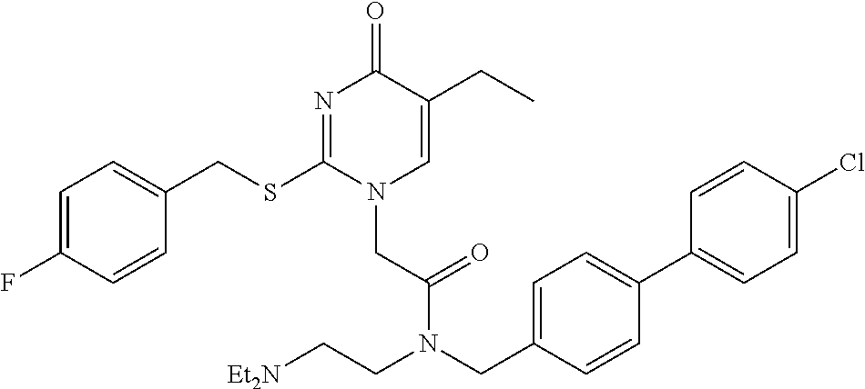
C1=C(F)C=CC(CSC2=NC(=O)C(CC)=CN2CC(=O)N(CC2=CC=C(C3=CC=C(Cl)C=C3)C=C2)CC[Et2N])=C1
